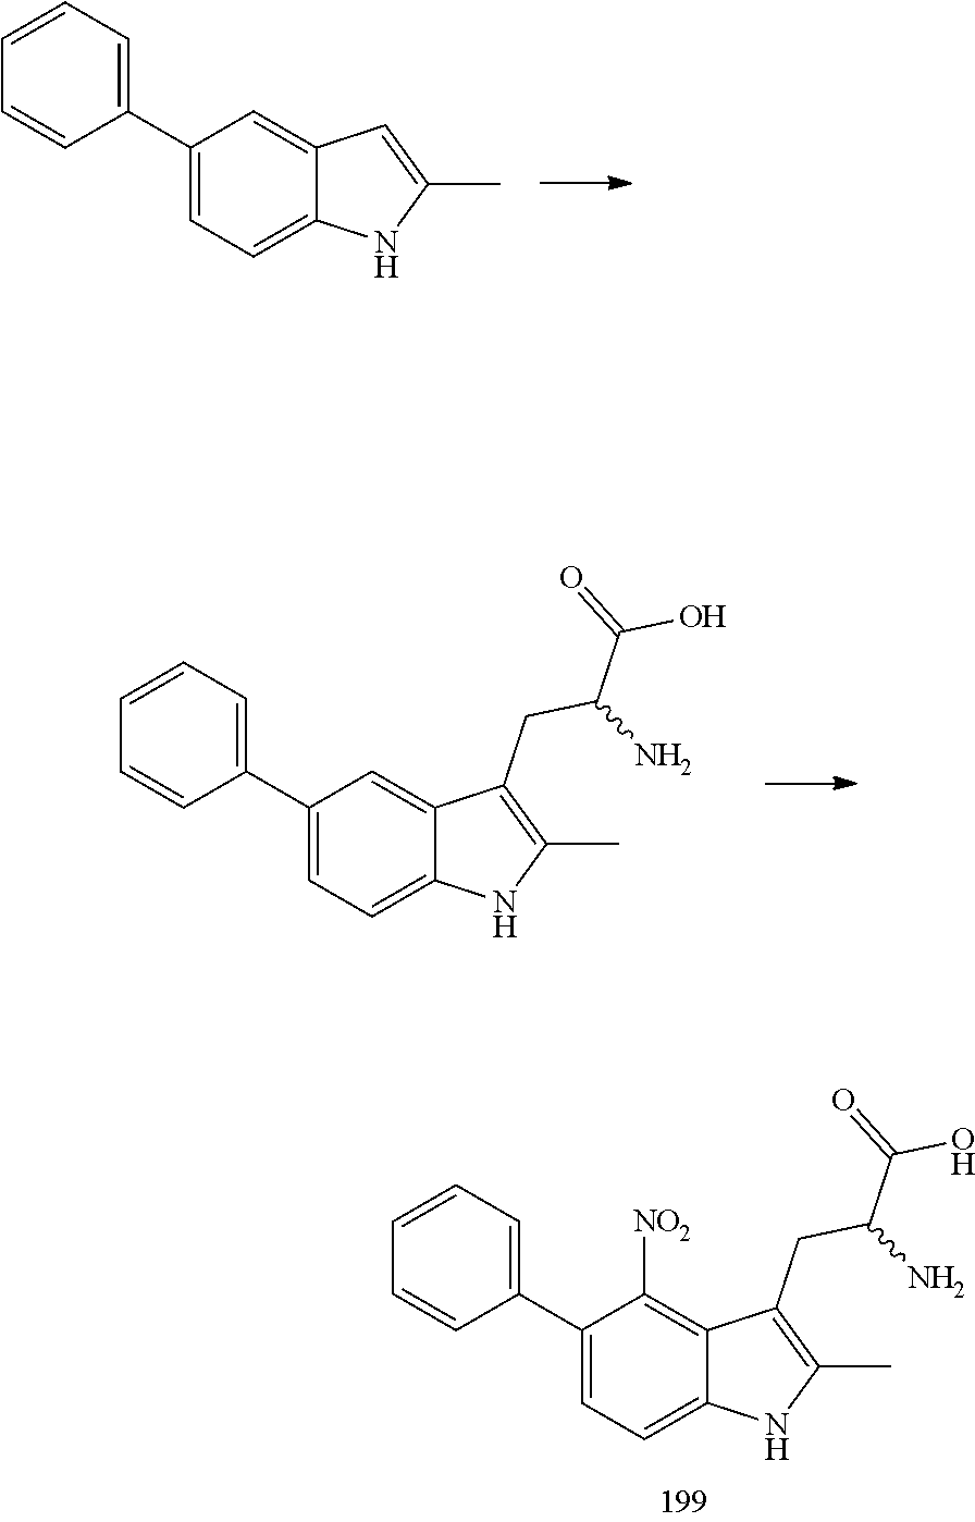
C1(C2=CC=CC=C2)=CC=C2C(=C1)C=C(C)N2.C1(C2=CC=CC=C2)=CC=C2C(=C1)C(CC(N)C(=O)O)=C(C)N2.C1(C2=CC=CC=C2)=CC=C2C(=C1[NO2])C(CC(N)C(=O)O)=C(C)N2
